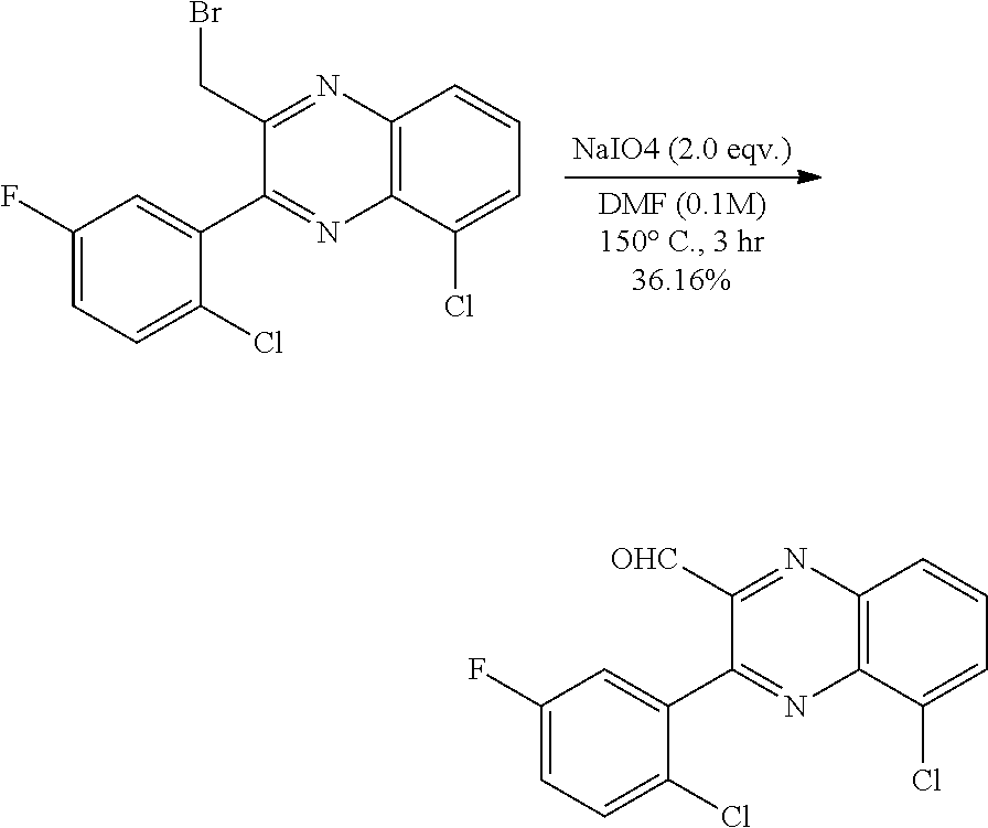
C(C1=NC2=C(N=C1C1=CC(F)=CC=C1Cl)C(Cl)=CC=C2)Br.[OHC]C1=NC2=C(N=C1C1=CC(F)=CC=C1Cl)C(Cl)=CC=C2
